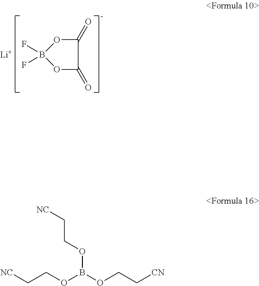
FB1(F)OC(=O)C(=O)O1.[Li].[NC]CCOB(OCC[CN])OCC[NC]
